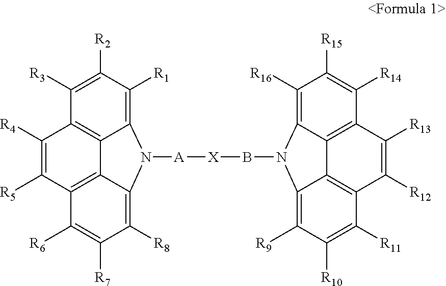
C1([R1])=C2C3=C(C([R3])=C1[R2])C([R4])=C([R5])C1=C3C(=C([R8])C([R7])=C1[R6])N2[A][X]BN1C2=C([R9])C([R10])=C([R11])C3=C2C2=C(C([R14])=C([R15])C([R16])=C21)C([R13])=C3[R12]
